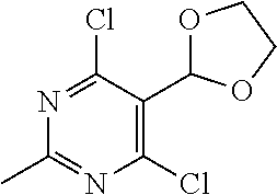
N1=C(Cl)C(C2OCCO2)=C(Cl)N=C1C
